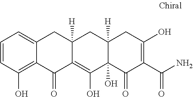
C1=CC(O)=C2C(=C1)CC1([H])C(=C(O)C3(O)C([H])(C1)CC(O)=C(C(N)=O)C3=O)C2=O
